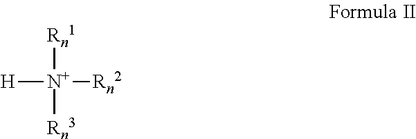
[H][N+]([Rn2])([Rn1])[Rn3]
